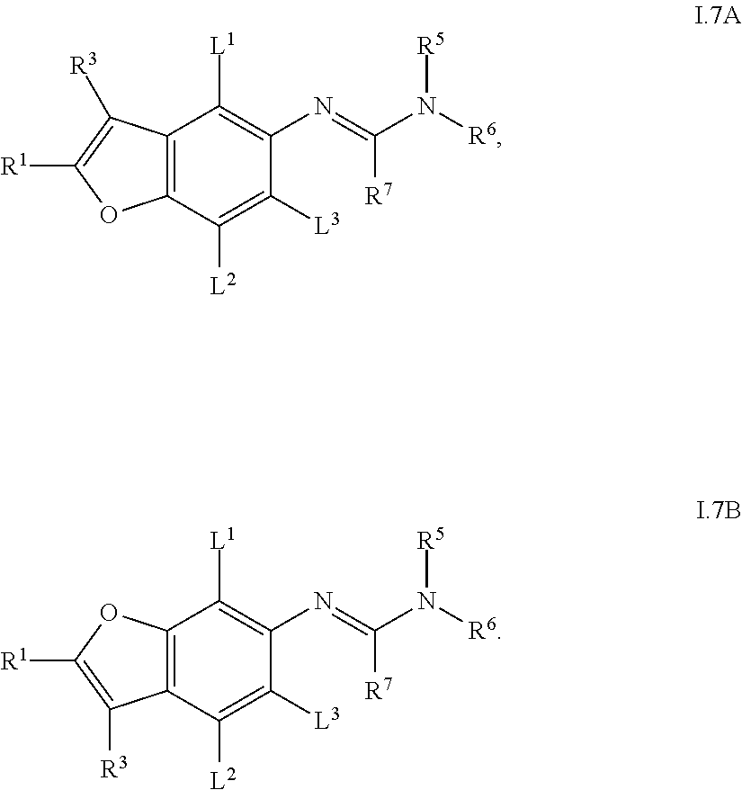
C12=C(C([L2])=C([L3])C(N=C(N([R6])[R5])[R7])=C1[L1])OC([R1])=C2[R3].C12=C(C([L2])=C([L3])C(N=C(N([R6])[R5])[R7])=C1[L1])C([R3])=C([R1])O2
